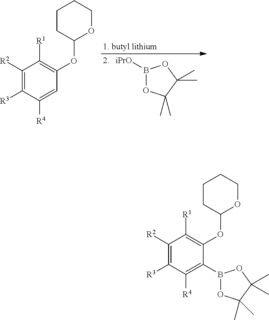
B1([iPrO])OC(C)(C)C(C)(C)O1.C1([R2])=C([R3])C([R4])=CC(OC2OCCCC2)=C1[R1].C1([R2])=C([R3])C([R4])=C(B2OC(C)(C)C(C)(C)O2)C(OC2OCCCC2)=C1[R1]
